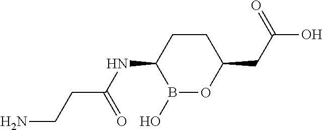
N(C1B(O)OC(CC(O)=O)CC1)C(CCN)=O
